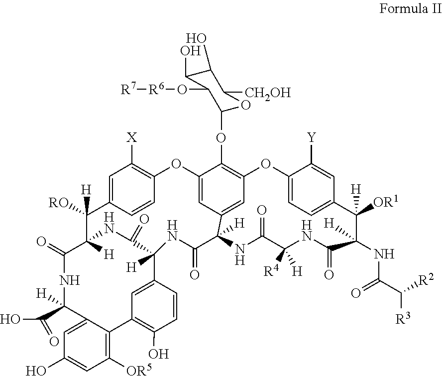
C1=C2C(=C([OR5])C=C1O)C1=C(O)C=CC(=C1)C1([H])C(=O)NC([H])(C(=O)NC2(C(O)=O)[H])C([RO])([H])C2=CC([X])=C(C=C2)OC2=CC3=CC(=C2OC2C(O[R6][R7])C(O)C(O)C([CH2OH])O2)OC2=CC=C(C([OR1])([H])C(NC(=O)C([R3])[R2])([H])C(=O)NC([R4])([H])C(=O)NC3([H])C(=O)N1)C=C2[Y]
